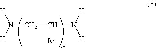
N([H])([H])CC(N([H])[H])[Rn]
